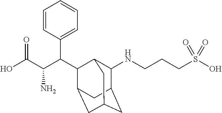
C1(NCCCS(O)(=O)=O)C2CC3CC(C(C(C(C(O)=O)N)C4=CC=CC=C4)C1C3)C2
